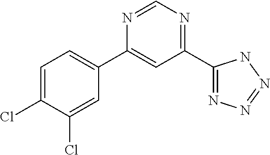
C1=C(Cl)C(Cl)=CC(C2=CC(C3=NN=NN3)=NC=N2)=C1
